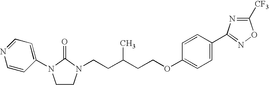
CC(CCN1CCN(C2=CC=NC=C2)C1=O)CCOC1=CC=C(C2=NOC([CF3])=N2)C=C1
